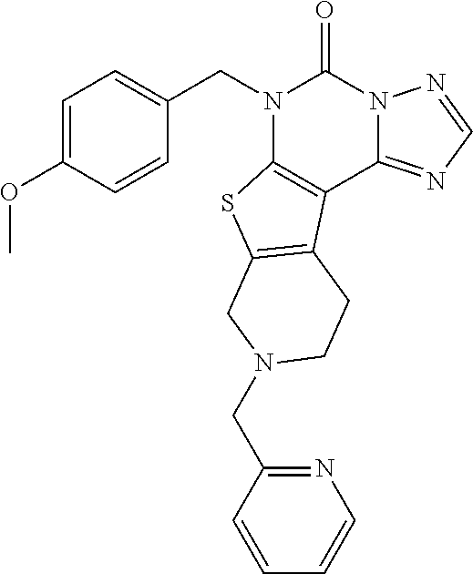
C1=C(OC)C=CC(CN2C3=C(C4=NC=NN4C2=O)C2=C(S3)CN(CC3=NC=CC=C3)CC2)=C1
